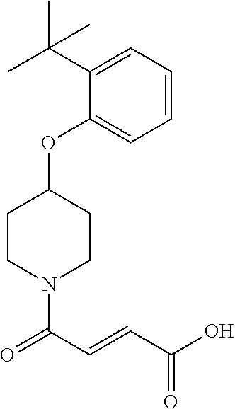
C1(OC2CCN(C(C=CC(O)=O)=O)CC2)=CC=CC=C1C(C)(C)C
